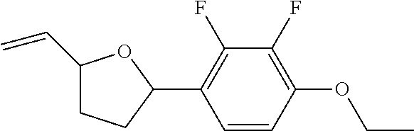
C1(C=C)CCC(C2=C(F)C(F)=C(OCC)C=C2)O1
